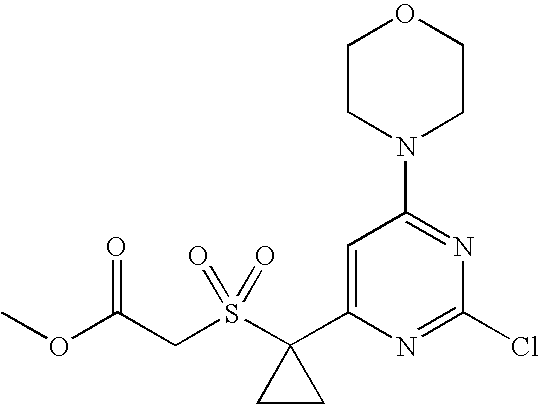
C(S(C1(C2=CC(N3CCOCC3)=NC(Cl)=N2)CC1)(=O)=O)C(OC)=O
